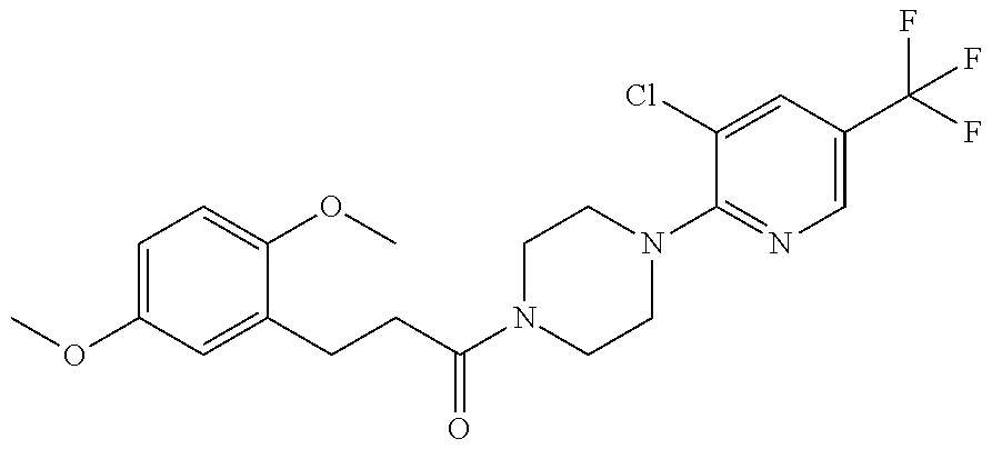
COC1=CC=C(OC)C(CCC(=O)N2CCN(C3=NC=C(C(F)(F)F)C=C3Cl)CC2)=C1
